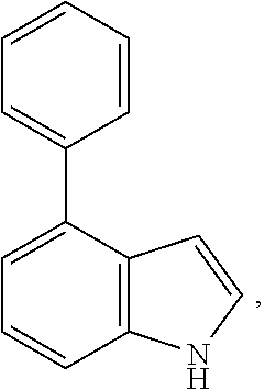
C1(C2=CC=CC=C2)=CC=CC2=C1C=CN2
